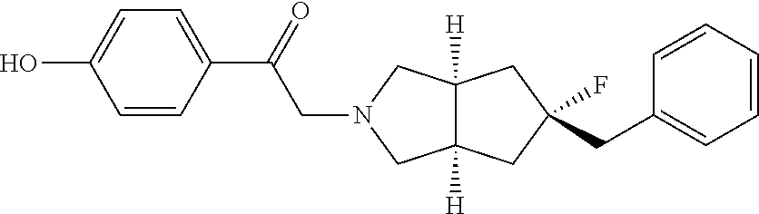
C12([H])C([H])(CN(CC(C3=CC=C(O)C=C3)=O)C1)CC(F)(CC1=CC=CC=C1)C2
